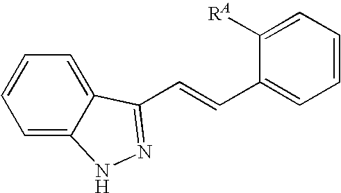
C1=C2C(=CC=C1)C(C=CC1=CC=CC=C1[RA])=NN2
